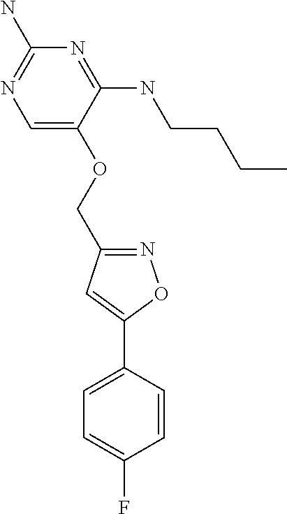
C(OC1=CN=C(N)N=C1NCCCC)C1=NOC(C2=CC=C(F)C=C2)=C1
